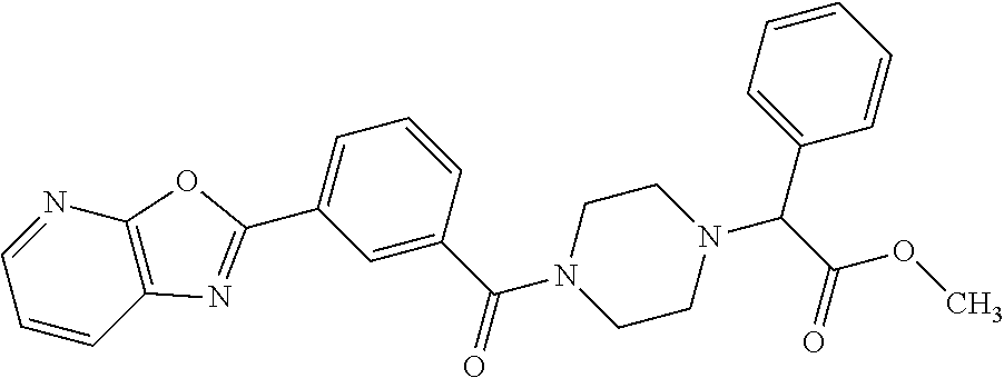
C1=C(C(=O)N2CCN(C(C(OC)=O)C3=CC=CC=C3)CC2)C=CC=C1C1=NC2=C(O1)N=CC=C2
